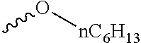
CO[nC6H13]
